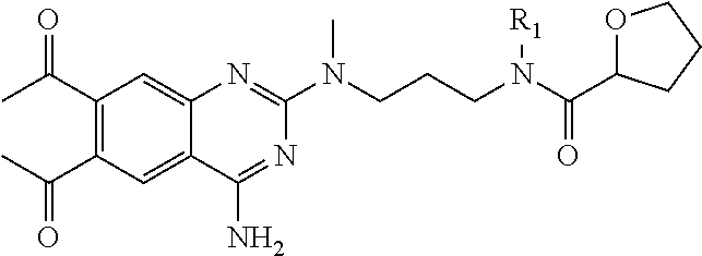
C1(C(C)=O)=C(C(C)=O)C=C2C(=C1)N=C(N(CCCN(C(C1OCCC1)=O)[R1])C)N=C2N
